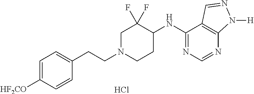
C1=C([HF2CO])C=CC(CCN2CCC(NC3=NC=NC4=C3C=NN4[H])C(F)(F)C2)=C1.Cl
